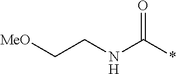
C(CNC(*)=O)[MeO]
